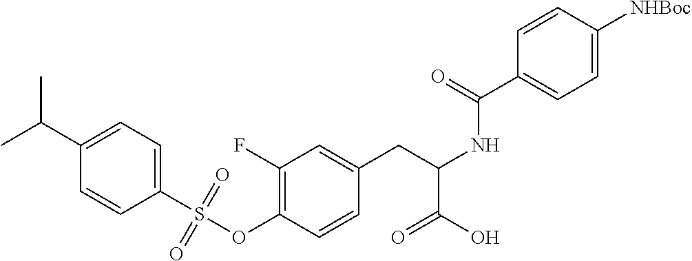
C1=C(C(C)C)C=CC(S(OC2=C(F)C=C(CC(NC(C3=CC=C([NHBoc])C=C3)=O)C(O)=O)C=C2)(=O)=O)=C1
